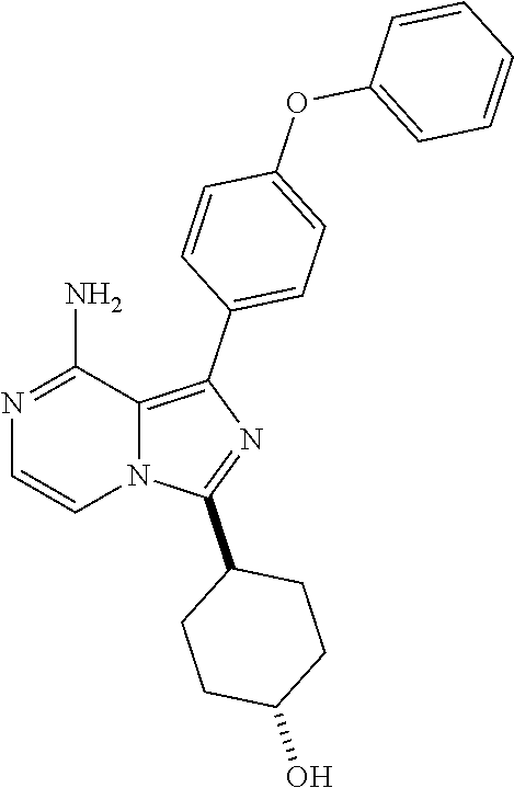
N12C(=C(C3=CC=C(OC4=CC=CC=C4)C=C3)N=C1C1CCC(O)CC1)C(N)=NC=C2
